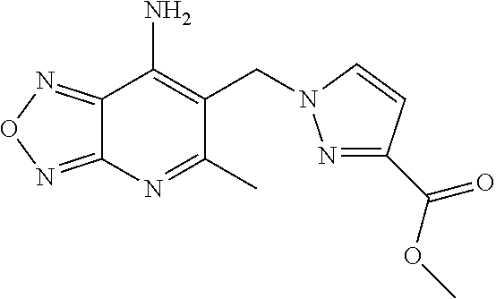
C12=NON=C1C(N)=C(CN1N=C(C(OC)=O)C=C1)C(C)=N2
